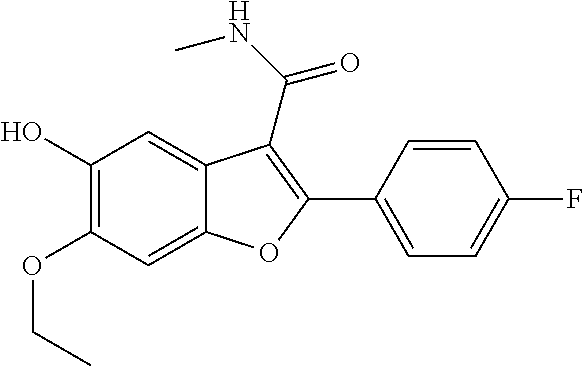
C12=CC(OCC)=C(O)C=C1C(C(NC)=O)=C(C1=CC=C(F)C=C1)O2
